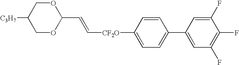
C1OC(C=C[CF2O]C2=CC=C(C3=CC(F)=C(F)C(F)=C3)C=C2)OCC1[C3H7]
